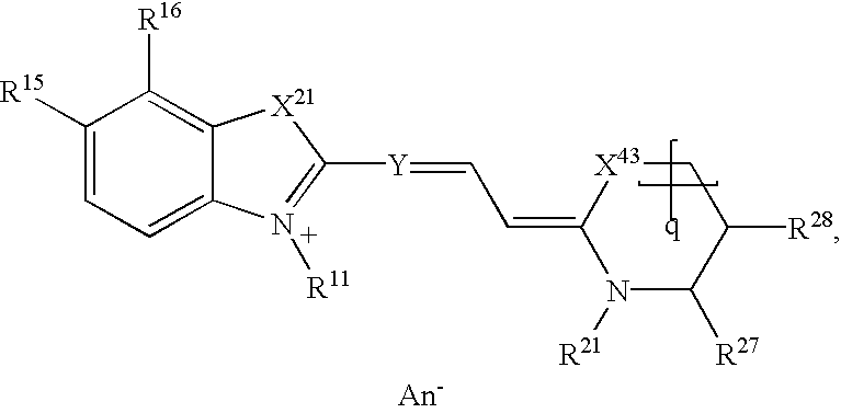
C1([R15])=CC=C2C(=C1[R16])[X21]C([Y]=CC=C1N([R21])C([R27])C([R28])C[X43]1)=[N+]2[R11]
